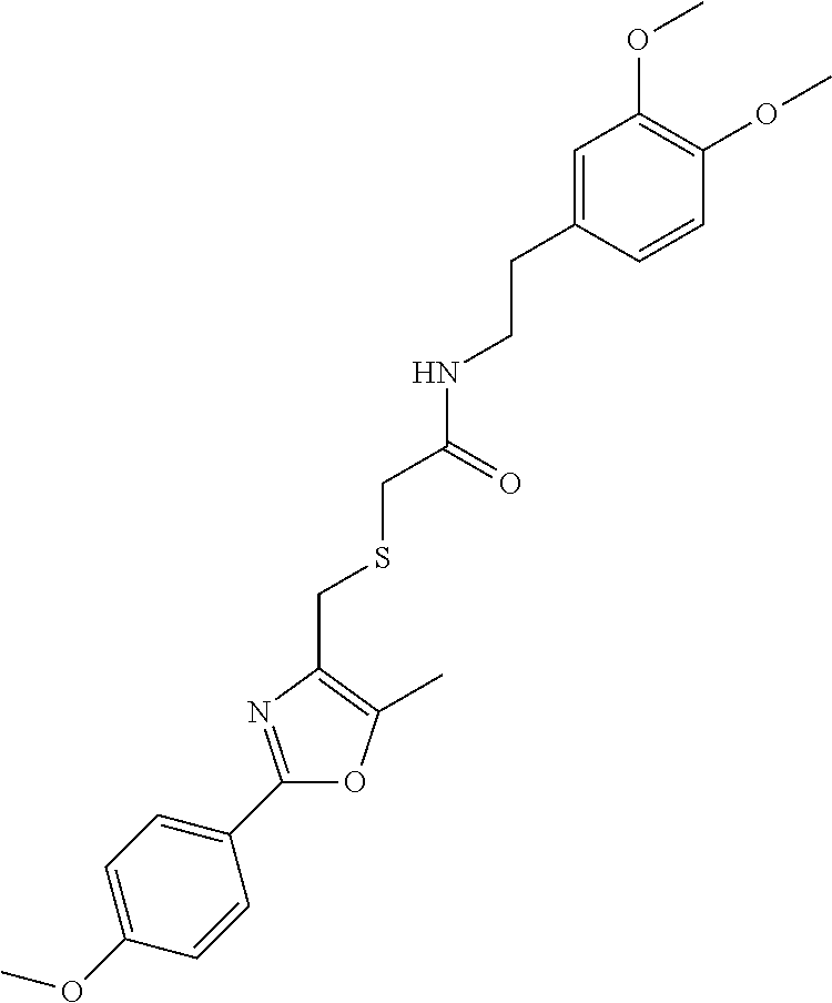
COC1=CC=C(C2=NC(CSCC(NCCC3=CC(OC)=C(OC)C=C3)=O)=C(C)O2)C=C1
